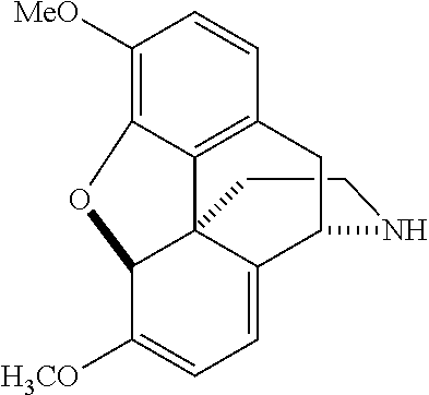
C1CNC2C3=CC=C([H3CO])C4C13C1=C(C=CC([MeO])=C1O4)C2
